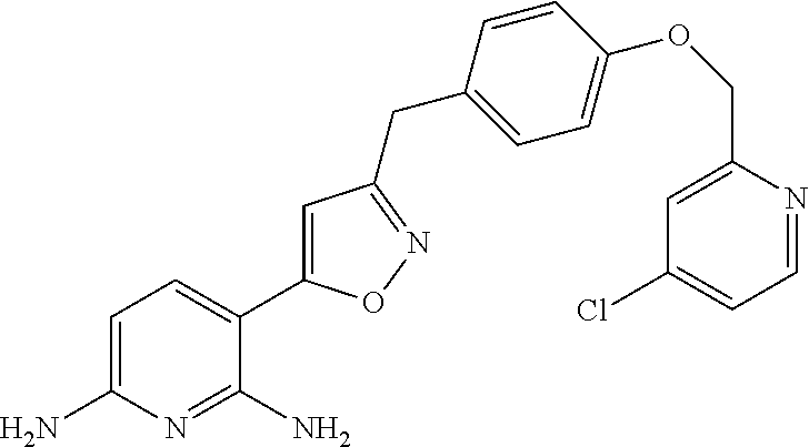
C1=C(N)N=C(N)C(C2=CC(CC3=CC=C(OCC4=CC(Cl)=CC=N4)C=C3)=NO2)=C1
